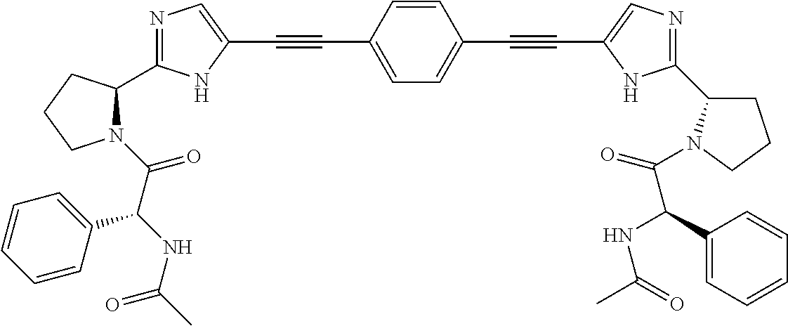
C1=C(C#CC2=CN=C(C3N(C(C(NC(C)=O)C4=CC=CC=C4)=O)CCC3)N2)C=CC(C#CC2=CN=C(C3CCCN3C(C(NC(C)=O)C3=CC=CC=C3)=O)N2)=C1
